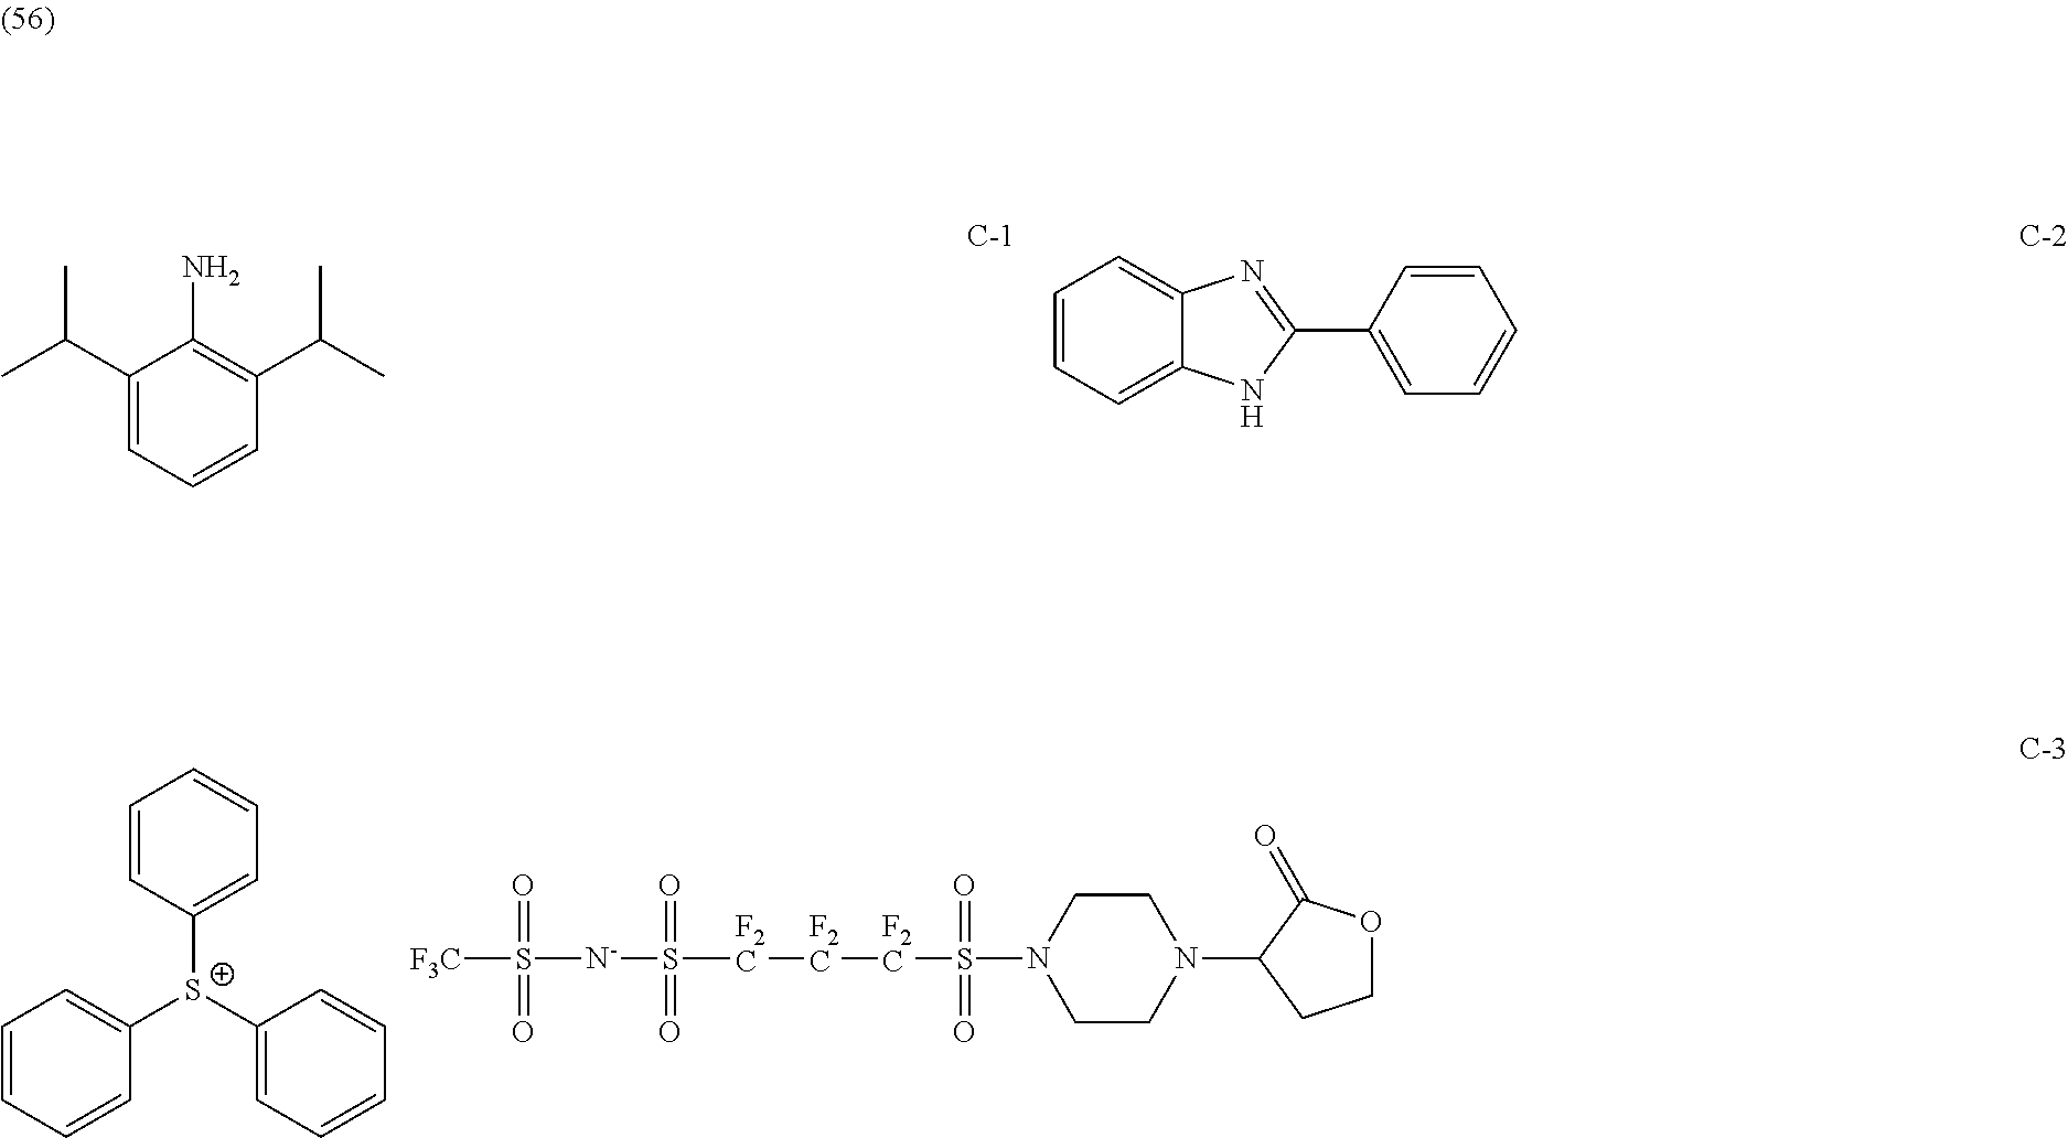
C1=CC([S+](C2=CC=CC=C2)C2=CC=CC=C2)=CC=C1.[F3C]S(=O)(=O)[N-]S(=O)(=O)[F2C][F2C][F2C]S(N1CCN(C2CCOC2=O)CC1)(=O)=O.C1(C(C)C)=CC=CC(C(C)C)=C1N.C1=CC=C2C(=C1)N=C(C1=CC=CC=C1)N2
